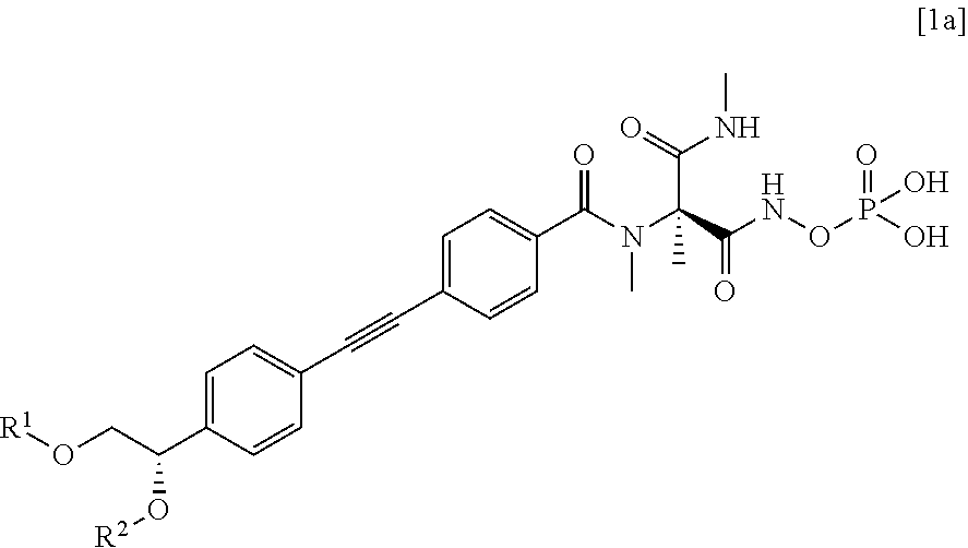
C1=C(C(CO[R1])O[R2])C=CC(C#CC2=CC=C(C(N(C(C(NOP(O)(=O)O)=O)(C(NC)=O)C)C)=O)C=C2)=C1
